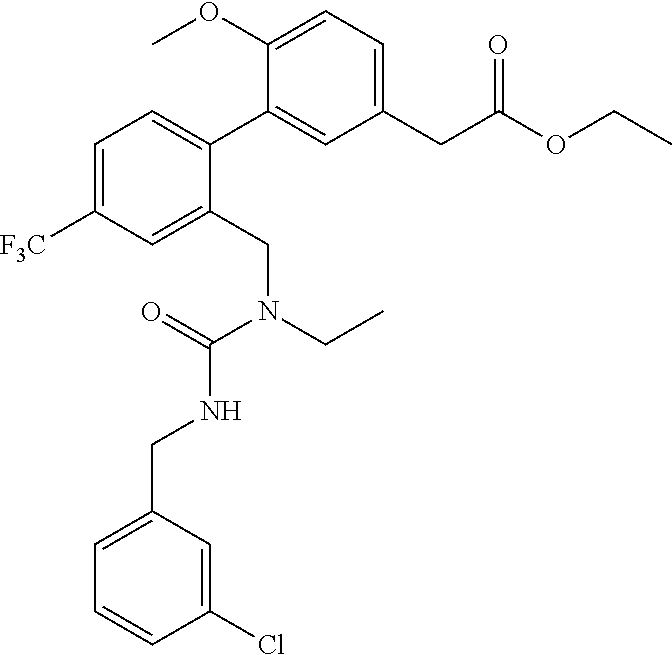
C1(CC(OCC)=O)=CC=C(OC)C(C2=CC=C([F3C])C=C2CN(CC)C(=O)NCC2=CC=CC(Cl)=C2)=C1
